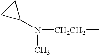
N(C1CC1)([CH2CH2]C)C
